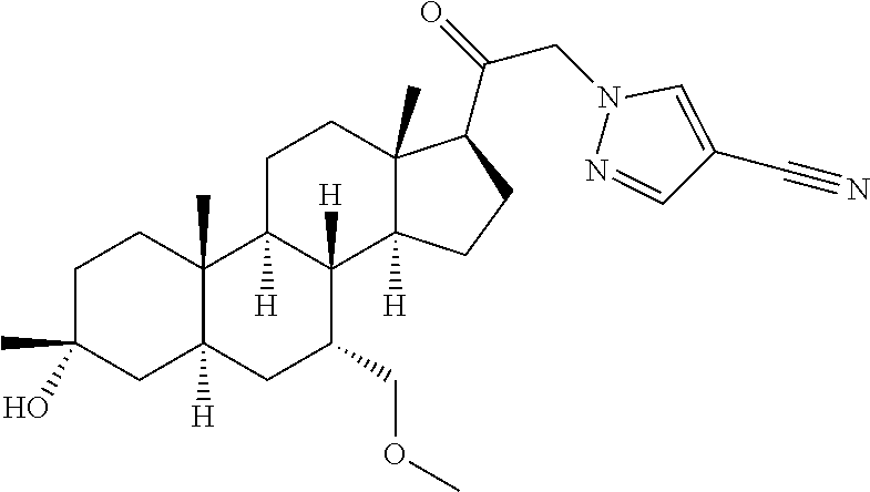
C1C(C)(O)CC2([H])C(C)(C1)C1([H])C([H])(C(COC)C2)C2([H])C(C)(CC1)C(C(=O)CN1N=CC(C#N)=C1)CC2
